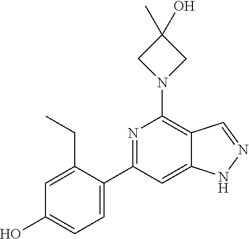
C1=C(CC)C(C2=NC(N3CC(C)(O)C3)=C3C(=C2)NN=C3)=CC=C1O
